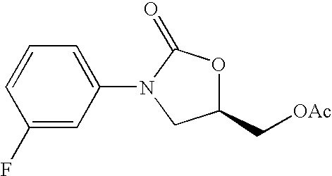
C1=C(N2C(=O)OC(C[OAc])C2)C=C(F)C=C1
